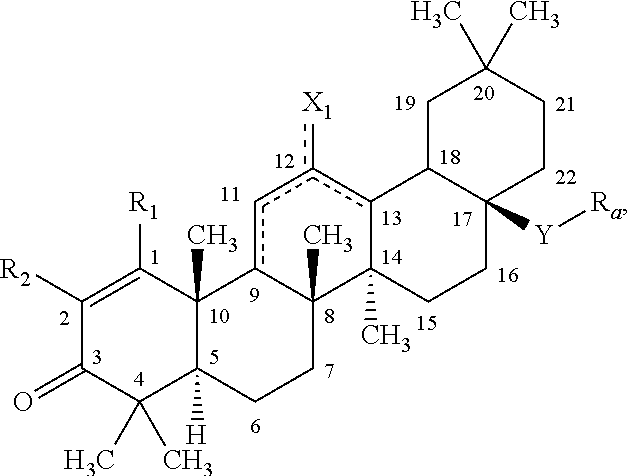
C1([R2])=C([R1])C2(C)C([H])(C(C)(C)C1=O)CCC1(C)c2cc([X1])c2C1(C)CCC1([Y][Ra])C2CC(C)(C)CC1
